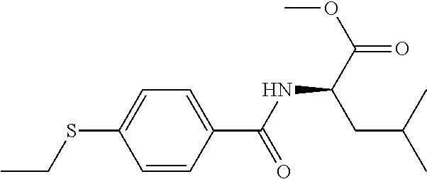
C1=CC(C(NC(C(=O)OC)CC(C)C)=O)=CC=C1SCC
